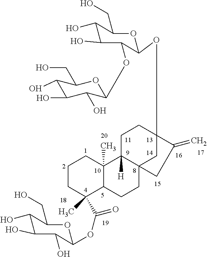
C1CC(C(=O)OC2C(O)C(O)C(O)C(CO)O2)(C)C2C(C)(C1)C1([H])C3(CC2)CC(OC2OC(CO)C(O)C(O)C2OC2C(O)C(O)C(O)C(CO)O2)(CC1)C(=C)C3
